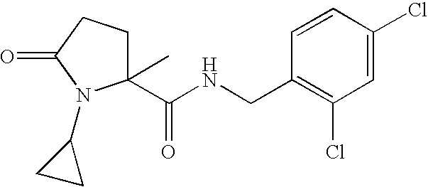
C1=CC(Cl)=CC(Cl)=C1CNC(C1(C)CCC(=O)N1C1CC1)=O
